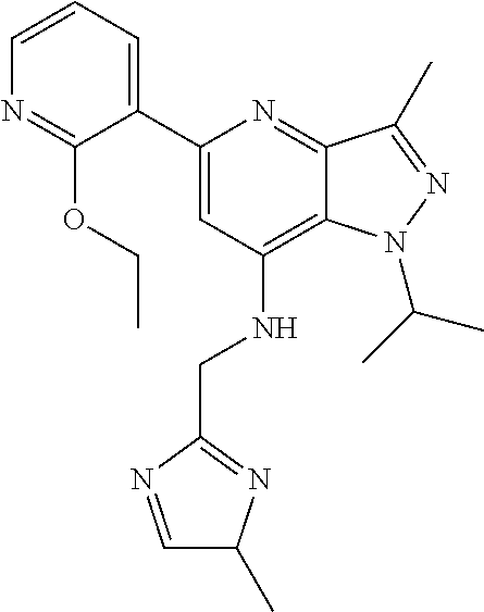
C1=CC=C(C2=CC(NCC3=NC(C)C=N3)=C3C(=N2)C(C)=NN3C(C)C)C(OCC)=N1
